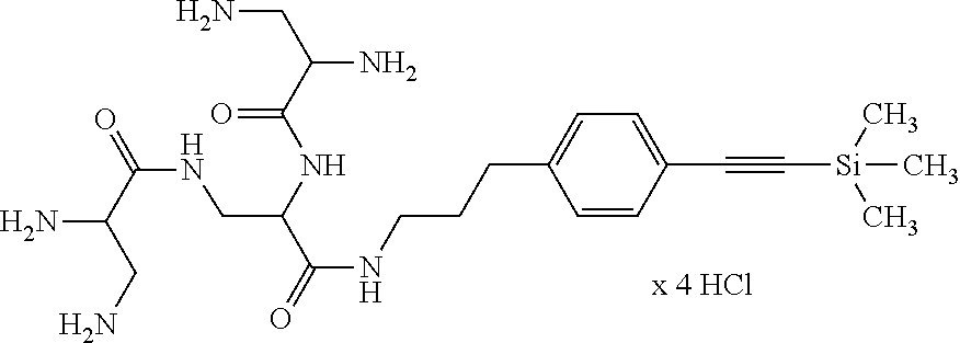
NC(C(=O)NCC(C(=O)NCCCC1=CC=C(C#C[Si](C)(C)C)C=C1)NC(C(CN)N)=O)CN
